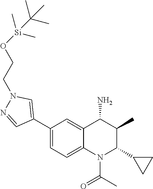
C1(C2=CC=C3C(=C2)C(N)C(C)C(C2CC2)N3C(C)=O)=CN(CCO[Si](C)(C)C(C)(C)C)N=C1
